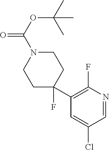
C1=C(Cl)C=NC(F)=C1C1(F)CCN(C(OC(C)(C)C)=O)CC1
